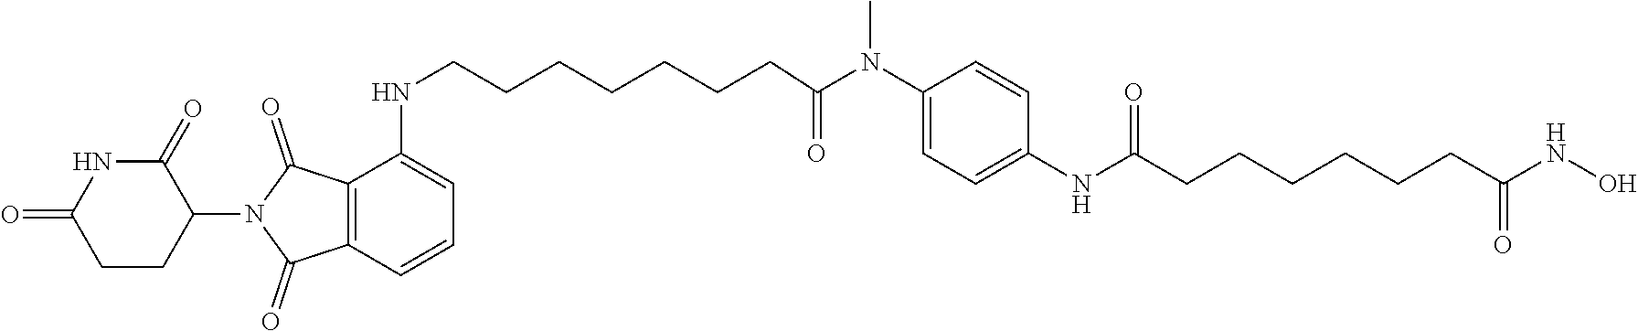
C1=C(NC(CCCCCCC(NO)=O)=O)C=CC(N(C)C(=O)CCCCCCCNC2=CC=CC3=C2C(=O)N(C2C(=O)NC(=O)CC2)C3=O)=C1
